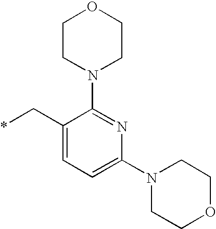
C1(C*)=CC=C(N2CCOCC2)N=C1N1CCOCC1
